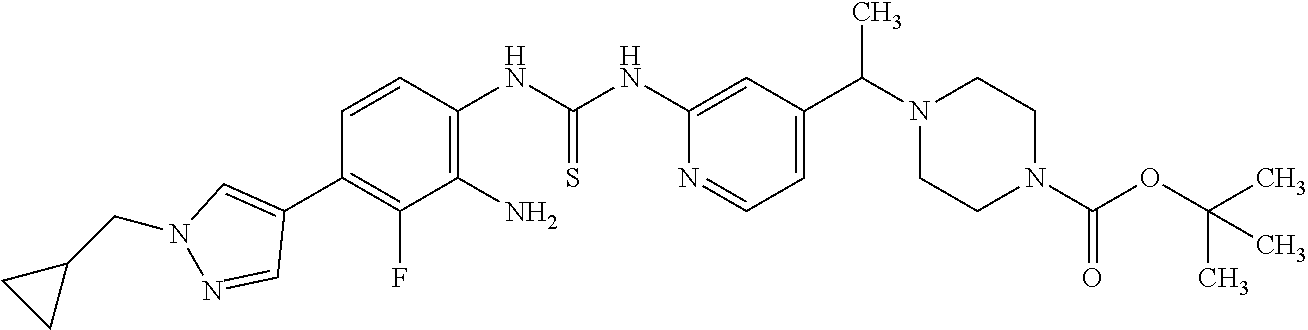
C1(C2=CN(CC3CC3)N=C2)=C(F)C(N)=C(NC(NC2=CC(C(N3CCN(C(OC(C)(C)C)=O)CC3)C)=CC=N2)=S)C=C1
